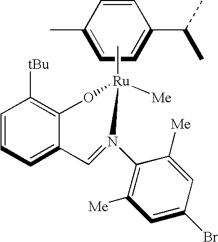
C1(C)=CC=C(C(C)C)C=C1.C[Ru]1([Me])OC2=C([tBu])C=CC=C2C=N1C1=C([Me])C=C(Br)C=C1[Me]
